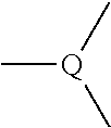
[Q](C)(C)C
